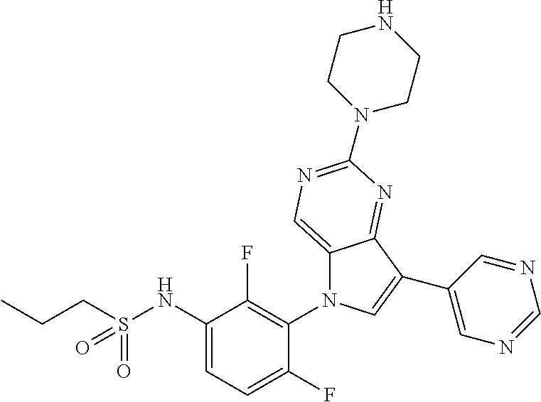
C12=CN=C(N3CCNCC3)N=C1C(C1=CN=CN=C1)=CN2C1=C(F)C(NS(CCC)(=O)=O)=CC=C1F
